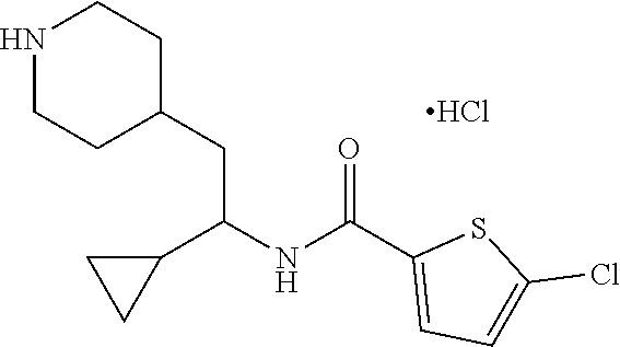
N1CCC(CC(NC(C2=CC=C(Cl)S2)=O)C2CC2)CC1.Cl
